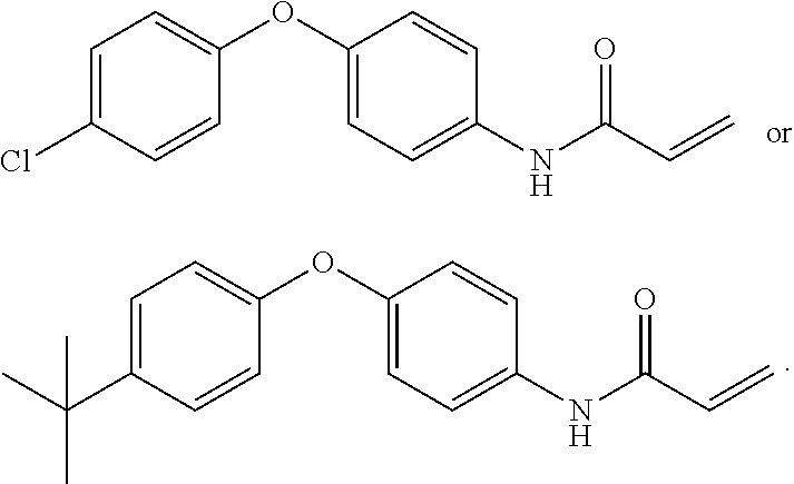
C1=C(Cl)C=CC(OC2=CC=C(NC(C=C)=O)C=C2)=C1.C1=C(C(C)(C)C)C=CC(OC2=CC=C(NC(C=C)=O)C=C2)=C1
